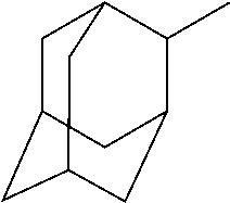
C1C2CC3CC(C(C)C1C3)C2
